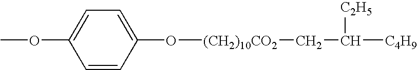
C1=CC(O[(CH2)10CO2]CC([C2H5])[C4H9])=CC=C1OC
